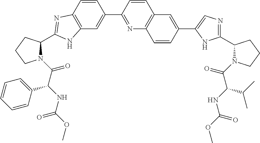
C12=C(C=C(C3=NC4=C(C=C3)C=C(C3=CN=C(C5N(C(=O)C(C(C)C)NC(=O)OC)CCC5)N3)C=C4)C=C1)NC(C1N(C(=O)C(NC(=O)OC)C3=CC=CC=C3)CCC1)=N2
